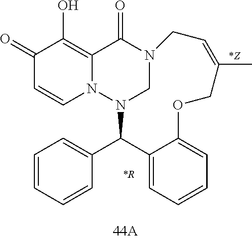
N12CN(C(C3=CC=CC=C3)C3=CC=CC=C3OCC(C)=CC1)N1C=CC(=O)C(O)=C1C2=O
